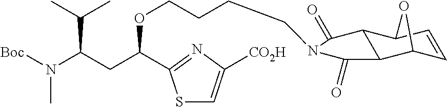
S1C=C([CO2H])N=C1C(CC(N([Boc])C)C(C)C)OCCCCN1C(=O)C2C(C3C=CC2O3)C1=O
